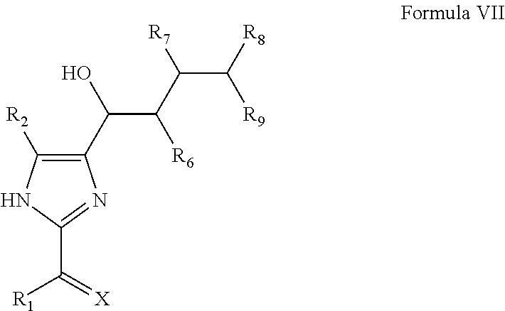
C1(C(O)C(C(C([R9])[R8])[R7])[R6])=C([R2])NC(C(=[X])[R1])=N1
